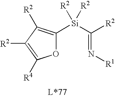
N(=C([Si]([R2])([R2])C1=C([R2])C([R2])=C([R4])O1)[R2])[R1]
